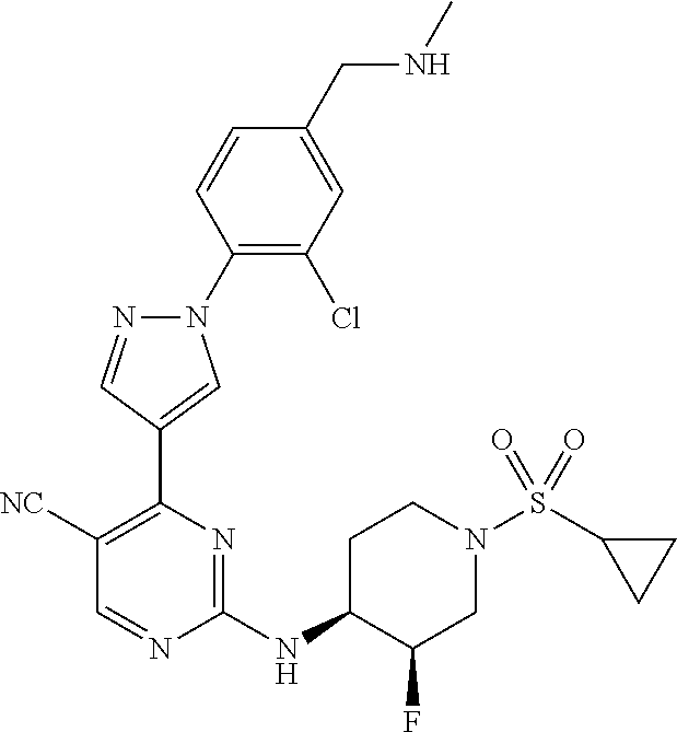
N1(C2=C(Cl)C=C(CNC)C=C2)N=CC(C2=C([NC])C=NC(NC3CCN(S(=O)(=O)C4CC4)CC3F)=N2)=C1
